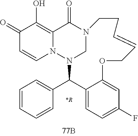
C1(=O)C=CN2C(=C1O)C(=O)N1CN2C(C2=CC=CC=C2)C2=CC=C(F)C=C2OCC=CCC1.[*R]
